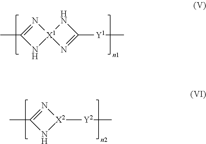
N1=C(C)N[X1]12N=C([Y1]C)N2.N1=C(C)N[X2]1[Y2]C
